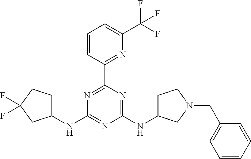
N1=C(C2=NC(C(F)(F)F)=CC=C2)N=C(NC2CCN(CC3=CC=CC=C3)C2)N=C1NC1CCC(F)(F)C1
